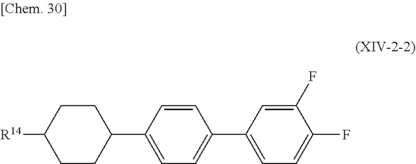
[R14]C1CCC(C2=CC=C(C3=CC=C(F)C(F)=C3)C=C2)CC1
